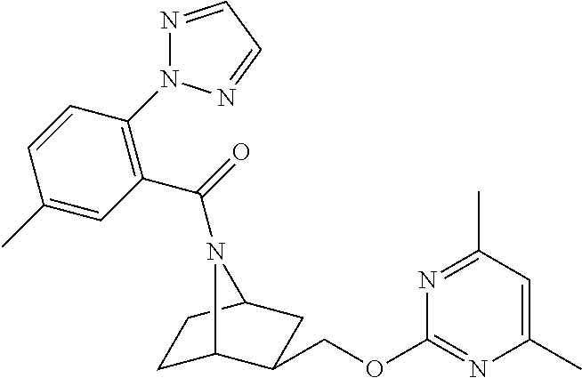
C1C2C(COC3=NC(C)=CC(C)=N3)CC(C1)N2C(=O)C1=C(N2N=CC=N2)C=CC(C)=C1
